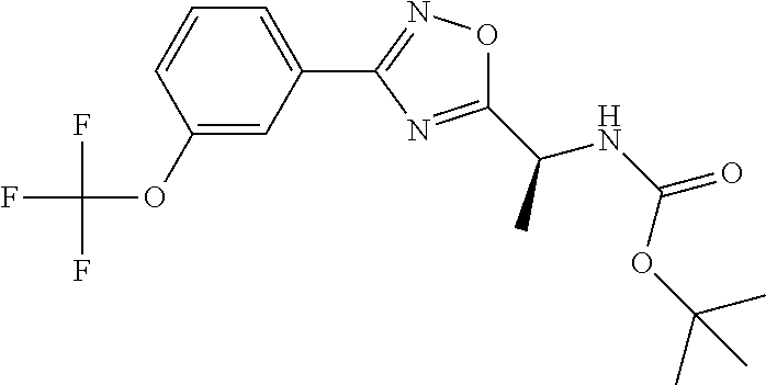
C1=CC(OC(F)(F)F)=CC(C2=NOC(C(NC(=O)OC(C)(C)C)C)=N2)=C1
